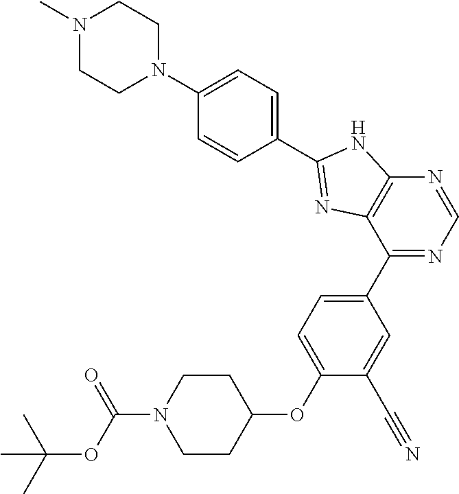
C1(C2=CC=C(OC3CCN(C(OC(C)(C)C)=O)CC3)C(C#N)=C2)=NC=NC2=C1N=C(C1=CC=C(N3CCN(C)CC3)C=C1)N2
